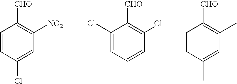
C1=CC(Cl)=CC([NO2])=C1[CHO].C1(Cl)=CC=CC(Cl)=C1[CHO].C1=CC(C)=CC(C)=C1[CHO]
